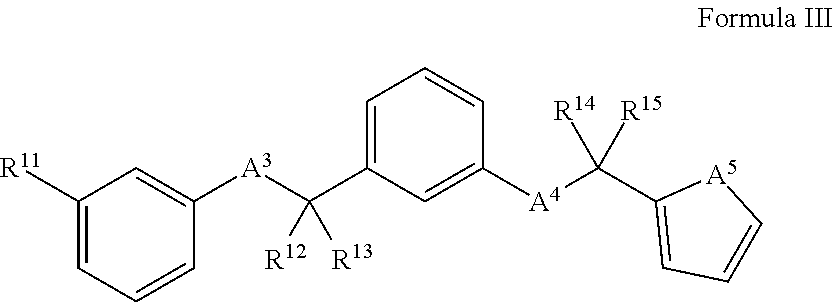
C1([R11])=CC=CC([A3]C(C2=CC=CC([A4]C(C3=CC=C[A5]3)([R14])[R15])=C2)([R12])[R13])=C1
